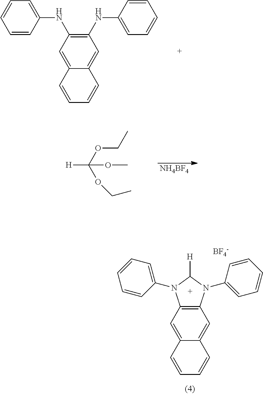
C1(NC2=CC=CC=C2)=C(NC2=CC=CC=C2)C=C2C(=C1)C=CC=C2.[NH4BF4].[H]C(OC)(OCC)OCC.C12=C(C=C3C(=C1)C=CC=C3)N(C1=CC=CC=C1)C([H])N2C1=CC=CC=C1.[BF4-]
